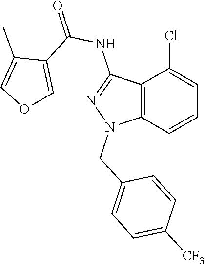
C12=C(C=CC=C1Cl)N(CC1=CC=C([CF3])C=C1)N=C2NC(=O)C1=COC=C1C
